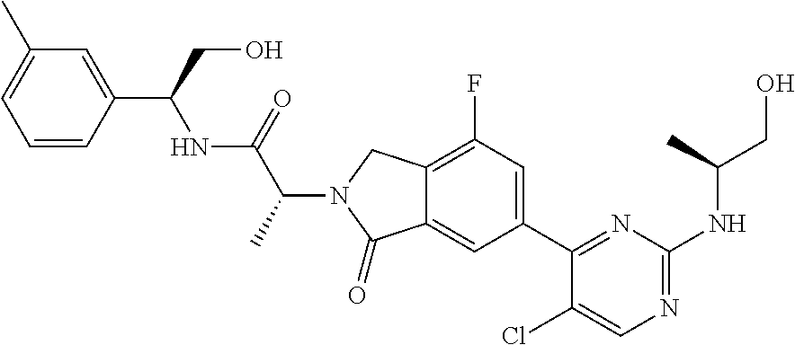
C1(Cl)=CN=C(NC(CO)C)N=C1C1=CC(F)=C2C(=C1)C(=O)N(C(C(=O)NC(C1=CC(C)=CC=C1)CO)C)C2
